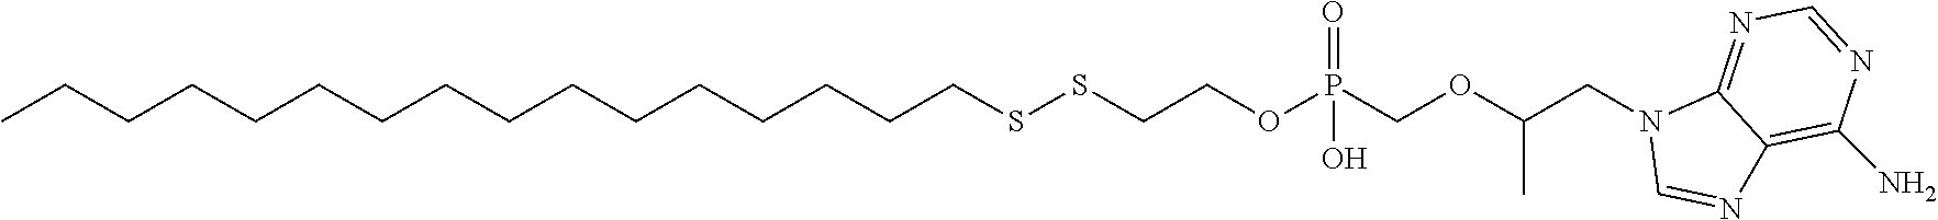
CCCCCCCCCCCCCCCCSSCCOP(COC(CN1C=NC2=C(N)N=CN=C12)C)(=O)O
